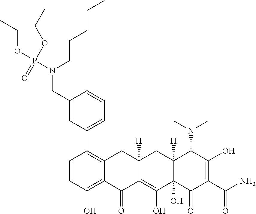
C1=CC(O)=C2C(=C1C1=CC=CC(CN(CCCCC)P(=O)(OCC)OCC)=C1)CC1([H])C(=C(O)C3(O)C([H])(C1)C(N(C)C)C(O)=C(C(N)=O)C3=O)C2=O
